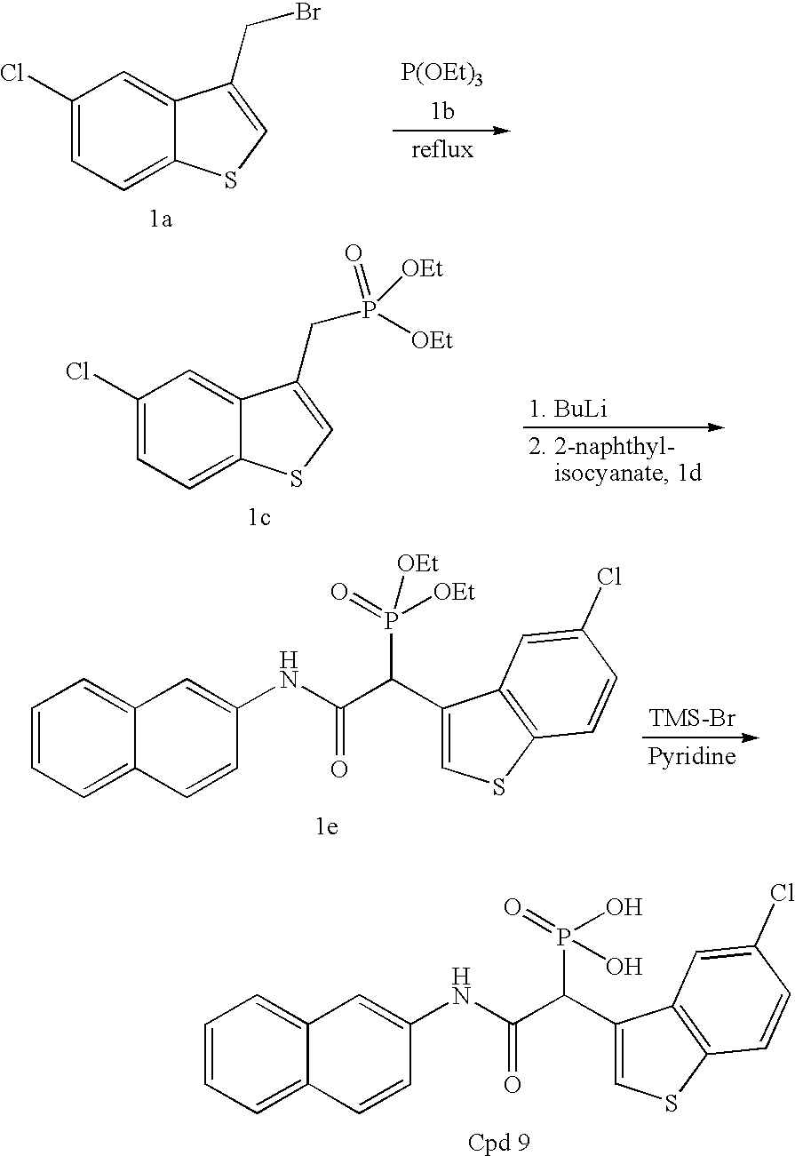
C1(Cl)=CC=C2C(=C1)C(CP([OEt])([OEt])=O)=CS2.[1. BuLi].C1=CC=C2C(=C1)C=C(NC(C(P(O)(=O)O)C1=CSC3=C1C=C(Cl)C=C3)=O)C=C2.C1=CC=C2C(=C1)C=C(NC(C(P([OEt])(=O)[OEt])C1=CSC3=C1C=C(Cl)C=C3)=O)C=C2.C1(Cl)=CC=C2C(=C1)C(CBr)=CS2.[P(OEt)3]
